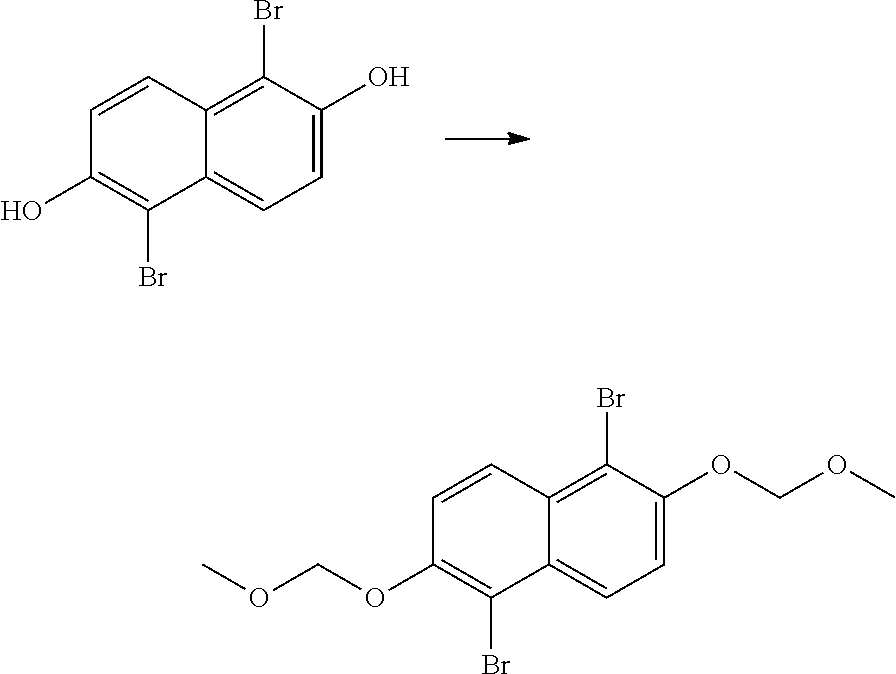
C1=C(O)C(Br)=C2C(=C1)C(Br)=C(O)C=C2.C1=C(OCOC)C(Br)=C2C(=C1)C(Br)=C(OCOC)C=C2
